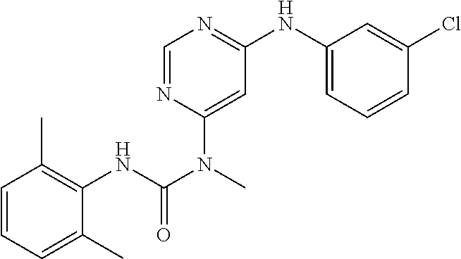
C1=CC=C(NC2=NC=NC(N(C(NC3=C(C)C=CC=C3C)=O)C)=C2)C=C1Cl
